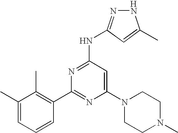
C1(C2=NC(N3CCN(C)CC3)=CC(NC3=NNC(C)=C3)=N2)=C(C)C(C)=CC=C1.[H]
